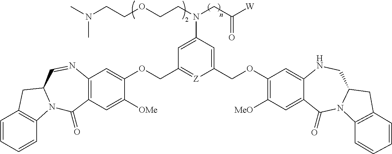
C1=CC=CC2=C1CC1N2C(=O)C2=C(N=C1)C=C(OCC1=[Z]C(COC3=C([MeO])C=C4C(=C3)NCC3N(C4=O)C4=C(C3)C=CC=C4)=CC(N(CC([W])=O)CCOCCN(C)C)=C1)C([OMe])=C2
